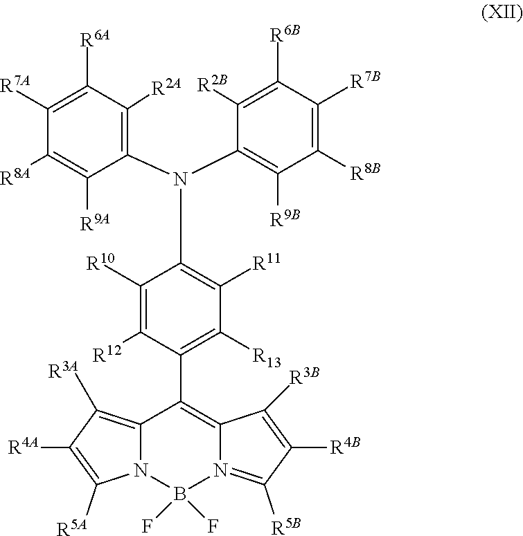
C12=C([R3A])C([R4A])=C([R5A])N1B(F)(F)N1=C([R5B])C([R4B])=C([R3B])C1=C2C1=C([R13])C([R11])=C(N(C2=C([R2A])C([R6A])=C([R7A])C([R8A])=C2[R9A])C2=C([R9B])C([R8B])=C([R7B])C([R6B])=C2[R2B])C([R10])=C1[R12]
